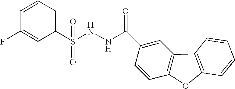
C1(S(NNC(C2=CC3=C(C=C2)OC2=C3C=CC=C2)=O)(=O)=O)=CC=CC(F)=C1
